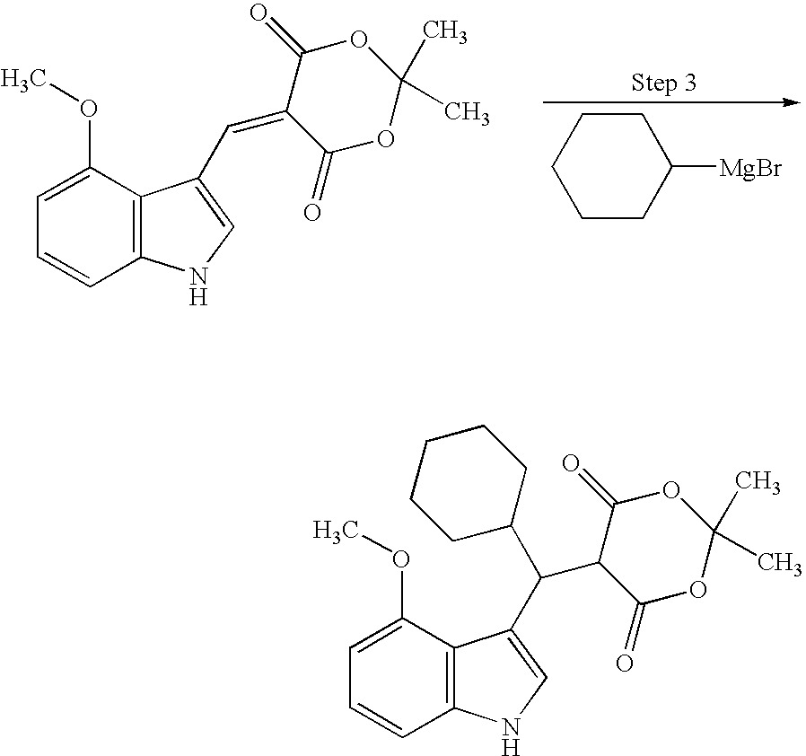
C1=C(OC)C2=C(C=C1)NC=C2C=C1C(=O)OC(C)(C)OC1=O.C1CC([MgBr])CCC1.C1=C(OC)C2=C(C=C1)NC=C2C(C1C(=O)OC(C)(C)OC1=O)C1CCCCC1
